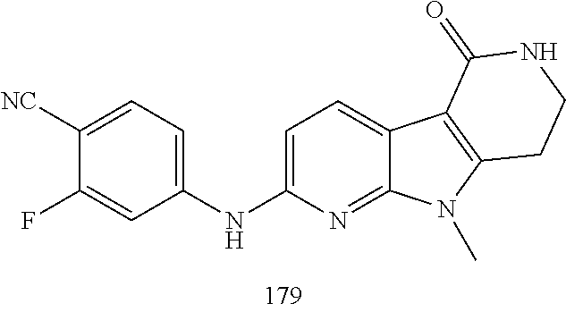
C1([NC])=CC=C(NC2=CC=C3C(=N2)N(C)C2=C3C(=O)NCC2)C=C1F
